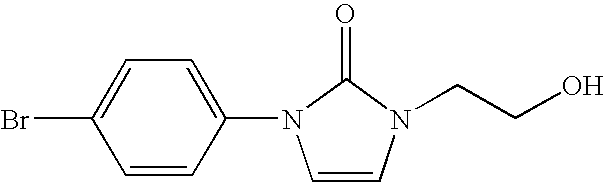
C1=CC(N2C=CN(CCO)C2=O)=CC=C1Br
